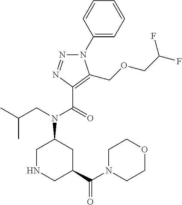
N1(C2=CC=CC=C2)N=NC(C(=O)N(CC(C)C)C2CNCC(C(N3CCOCC3)=O)C2)=C1COCC(F)F
